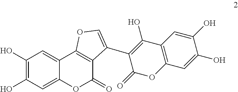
C1(O)=C(O)C=C2C(=C1)C1=C(C(=O)O2)C(C2=C(O)C3=C(OC2=O)C=C(O)C(O)=C3)=CO1
